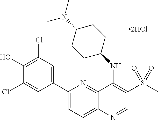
C1(C2=CC(Cl)=C(O)C(Cl)=C2)=CC=C2C(=N1)C(NC1CCC(N(C)C)CC1)=C(S(C)(=O)=O)C=N2
